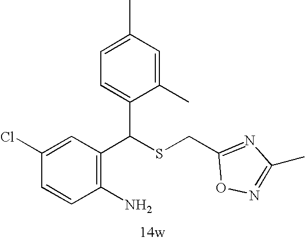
C1=CC(Cl)=CC(C(SCC2=NC(C)=NO2)C2=CC=C(C)C=C2C)=C1N
